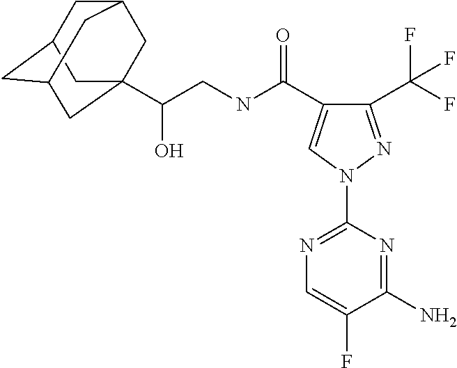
C(NC(=O)C1=CN(C2=NC=C(F)C(N)=N2)N=C1C(F)(F)F)C(O)C12CC3CC(CC(C1)C3)C2
